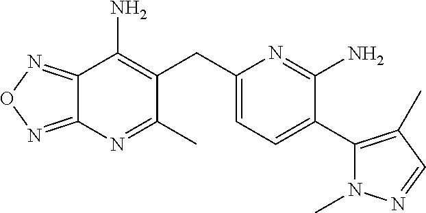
C12=NON=C1N=C(C)C(CC1=CC=C(C3=C(C)C=NN3C)C(N)=N1)=C2N
